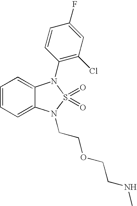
C1=CC=C2C(=C1)N(C1=C(Cl)C=C(F)C=C1)S(=O)(=O)N2CCOCCNC
